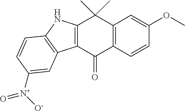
C12=C(C(=O)C3=C(C1(C)C)C=C(OC)C=C3)C1=C(N2)C=CC([N+]([O-])=O)=C1
